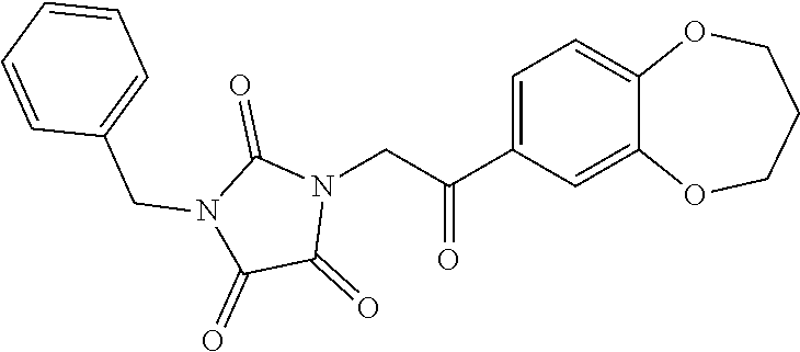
C1=C(C(=O)CN2C(=O)N(CC3=CC=CC=C3)C(=O)C2=O)C=C2C(=C1)OCCCO2
